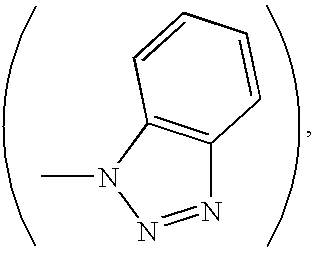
N1=NN(C)C2=C1C=CC=C2
